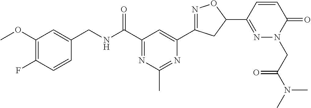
C1(CNC(C2=NC(C)=NC(C3=NOC(C4=NN(CC(N(C)C)=O)C(=O)C=C4)C3)=C2)=O)=CC(OC)=C(F)C=C1
